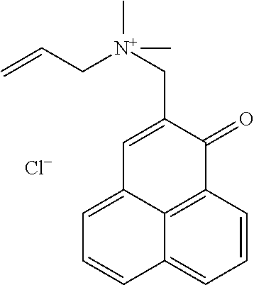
C1=C2C3=C(C=CC=C3C=C1)C(=O)C(C[N+](CC=C)(C)C)=C2.[Cl-]
